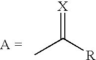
CC([R])=[X]
